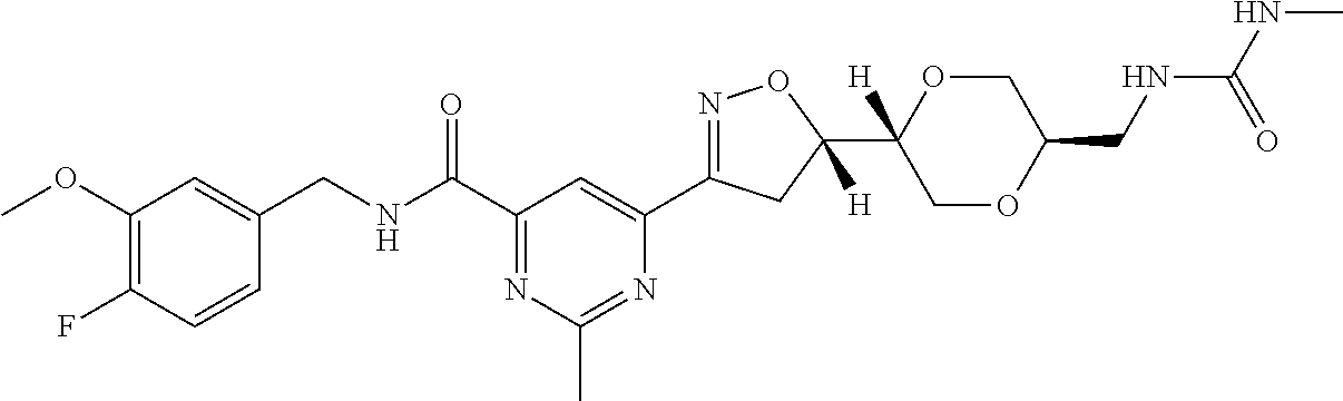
C1=CC(F)=C(OC)C=C1CNC(C1=NC(C)=NC(C2=NOC(C3([H])COC(CNC(NC)=O)CO3)([H])C2)=C1)=O
